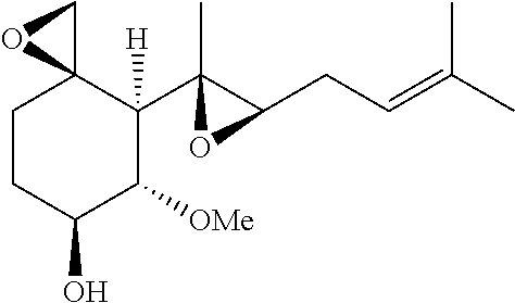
C1CC(O)C([OMe])C(C2(C)C(CC=C(C)C)O2)([H])C12CO2
